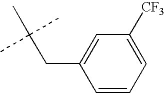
C(CC1=CC([CF3])=CC=C1)(C)(C)C
